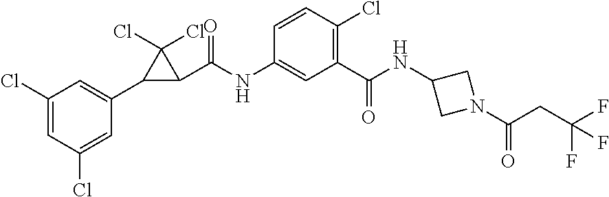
C1(Cl)=CC(Cl)=CC(C2C(C(NC3=CC(C(NC4CN(C(CC(F)(F)F)=O)C4)=O)=C(Cl)C=C3)=O)C2(Cl)Cl)=C1
